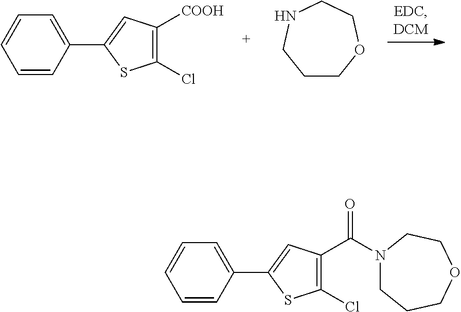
C1=CC(C2=CC([COOH])=C(Cl)S2)=CC=C1.C1COCCNC1.C1=CC(C2=CC(C(N3CCCOCC3)=O)=C(Cl)S2)=CC=C1
